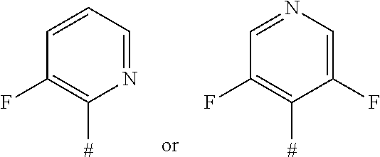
C1=CC=NC([#])=C1F.C1=NC=C(F)C([#])=C1F
